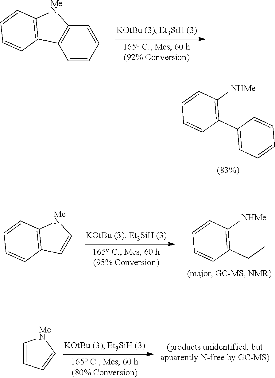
C1=CC=CC2=C1C1=C([MeN]2)C=CC=C1.C1(C2=CC=CC=C2)=C([NHMe])C=CC=C1.C1(CC)=C([NHMe])C=CC=C1.C1=CC2=C([MeN]1)C=CC=C2.C1=CC=C[MeN]1
